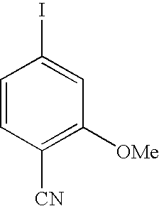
C1=CC([CN])=C([OMe])C=C1I
